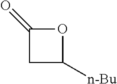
C1([n-Bu])OC(=O)C1
